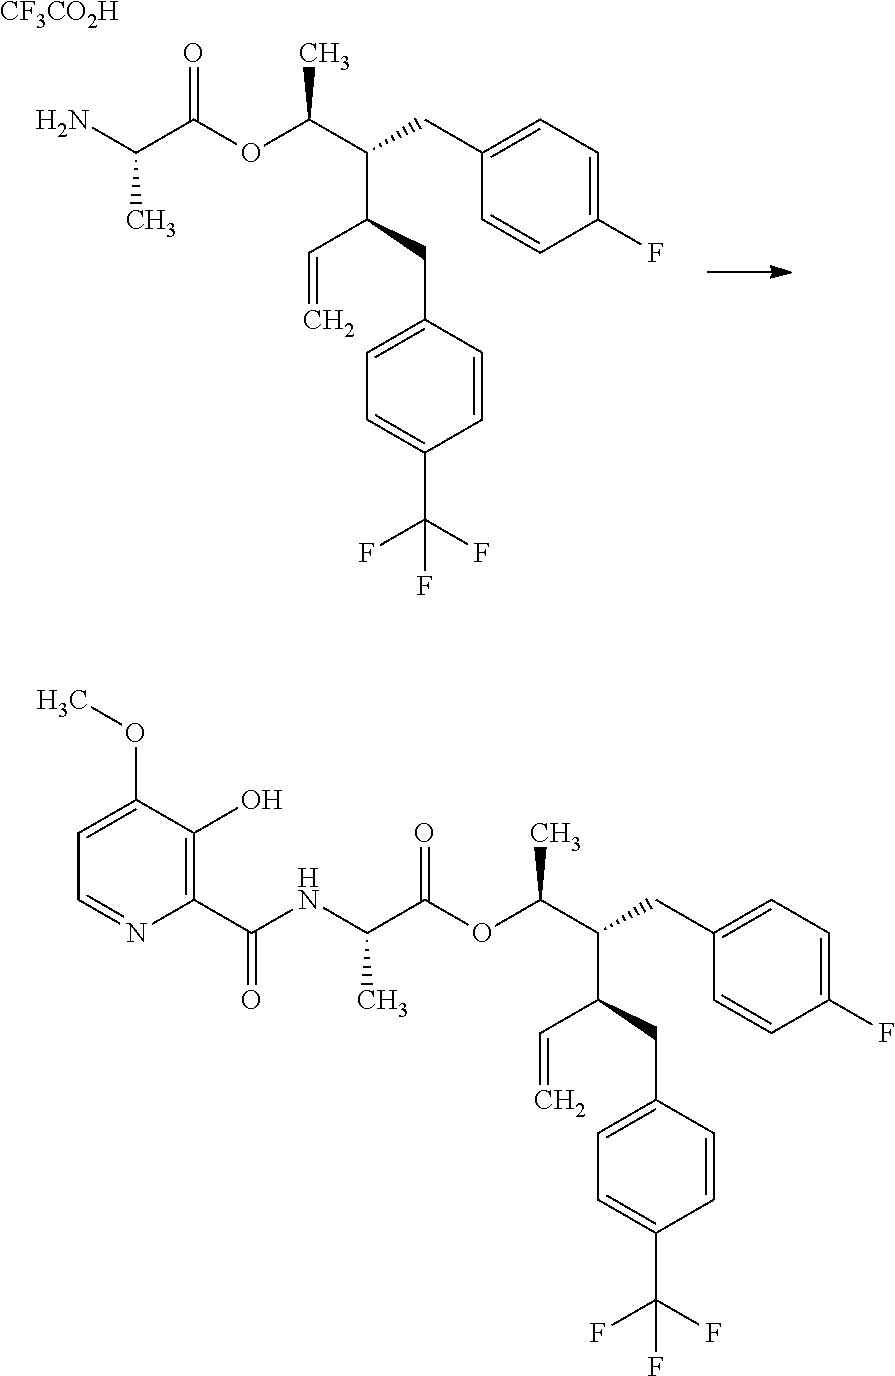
C(C1=CC=C(F)C=C1)C(C(OC(C(NC(C1=C(O)C(OC)=CC=N1)=O)C)=O)C)C(CC1=CC=C(C(F)(F)F)C=C1)C=C.C(C1=CC=C(F)C=C1)C(C(OC(C(N)C)=O)C)C(CC1=CC=C(C(F)(F)F)C=C1)C=C.[CF3CO2H]
